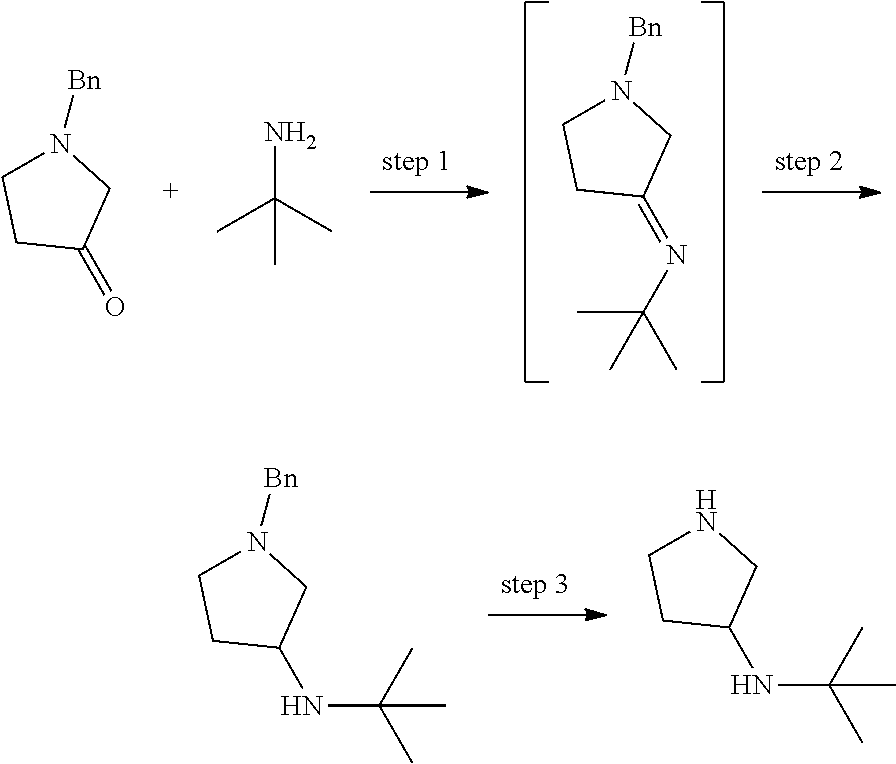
C1(=NC(C)(C)C)CN([Bn])CC1.C1(=O)CN([Bn])CC1.NC(C)(C)C.C1(NC(C)(C)C)CN([Bn])CC1.C1(NC(C)(C)C)CNCC1
